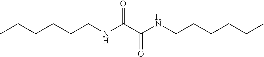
N(CCCCCC)C(=O)C(NCCCCCC)=O
